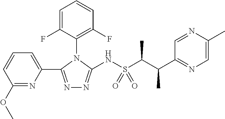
C1=C(F)C(N2C(NS(C(C(C3=NC=C(C)N=C3)C)C)(=O)=O)=NN=C2C2=CC=CC(OC)=N2)=C(F)C=C1
